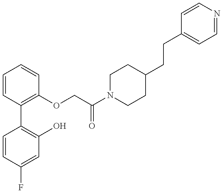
C1=CC(F)=CC(O)=C1C1=C(OCC(N2CCC(CCC3=CC=NC=C3)CC2)=O)C=CC=C1
